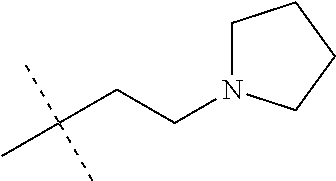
C(C(C)(C)C)CN1CCCC1
